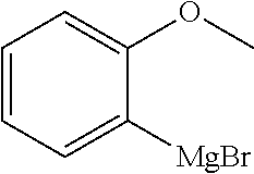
C1=CC=C([MgBr])C(OC)=C1
